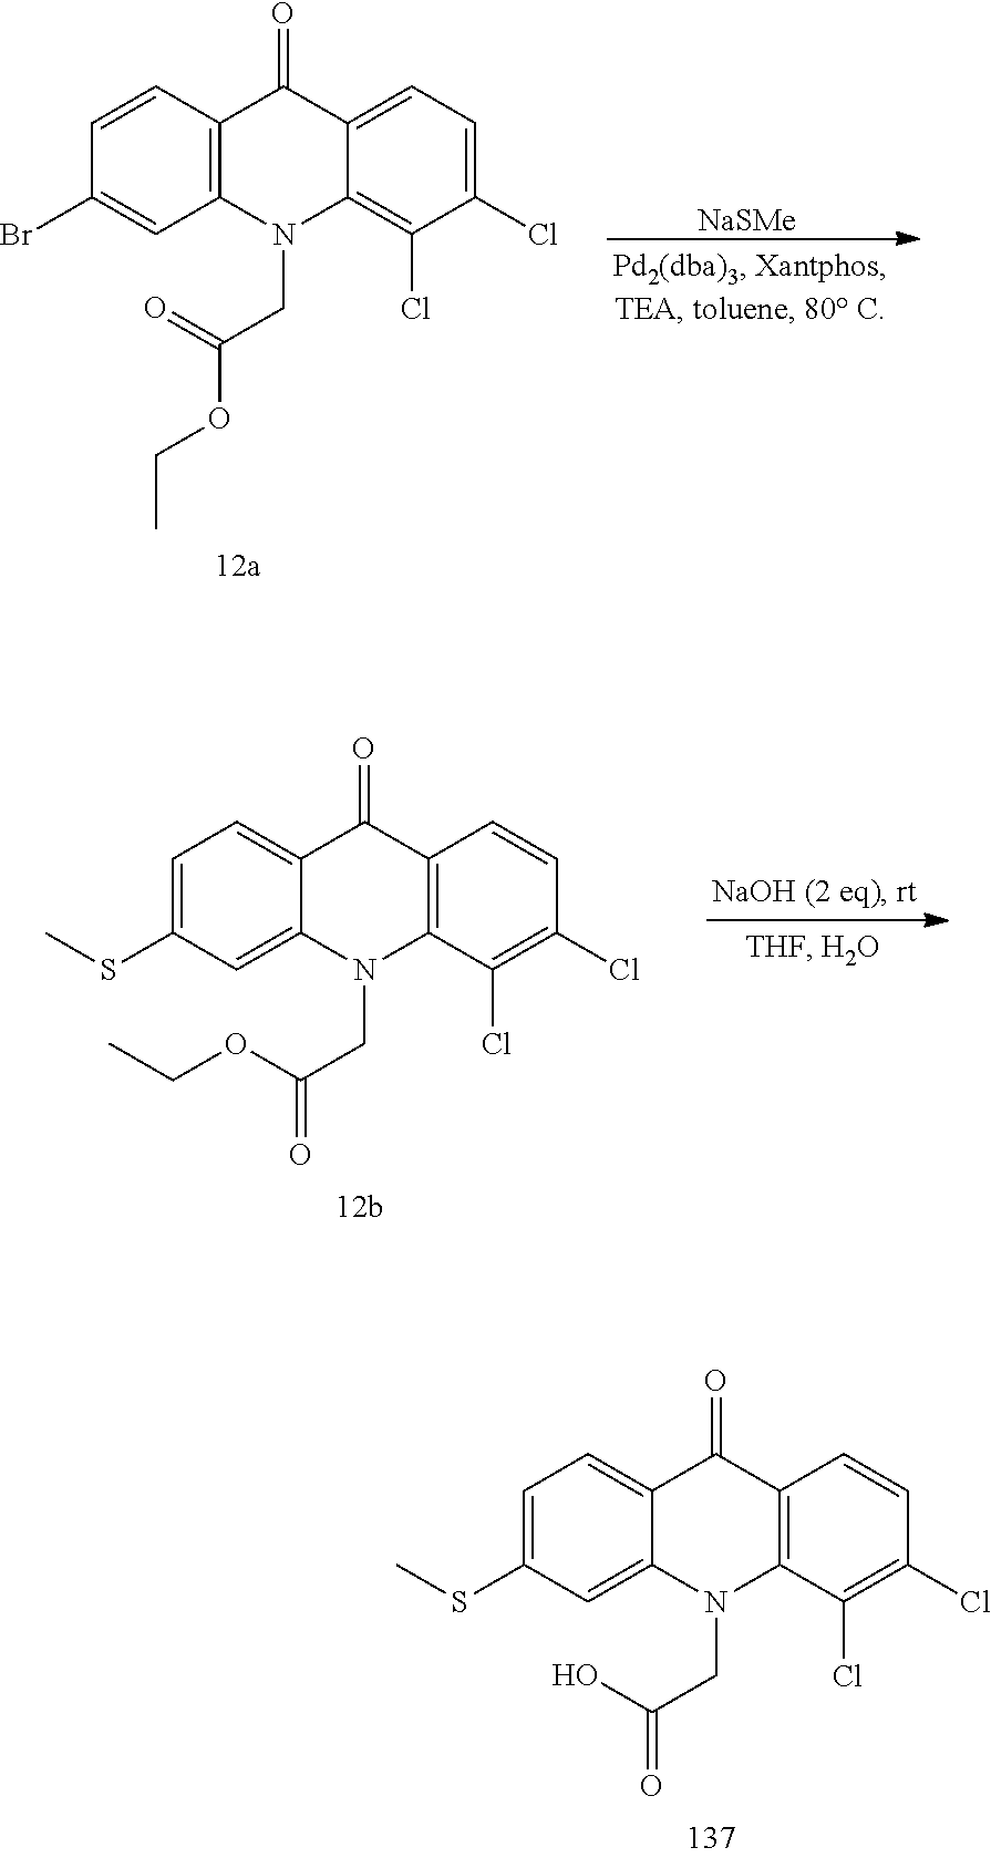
[NaSMe].C1=CC2=C(C=C1Br)N(CC(=O)OCC)C1=C(Cl)C(Cl)=CC=C1C2=O.C1=C(SC)C=C2C(=C1)C(=O)C1=C(N2CC(OCC)=O)C(Cl)=C(Cl)C=C1.C1=C(SC)C=C2C(=C1)C(=O)C1=C(N2CC(O)=O)C(Cl)=C(Cl)C=C1
